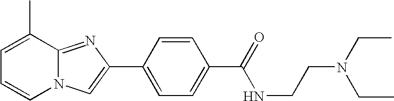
C1=C(C)C2=NC(C3=CC=C(C(NCCN(CC)CC)=O)C=C3)=CN2C=C1
